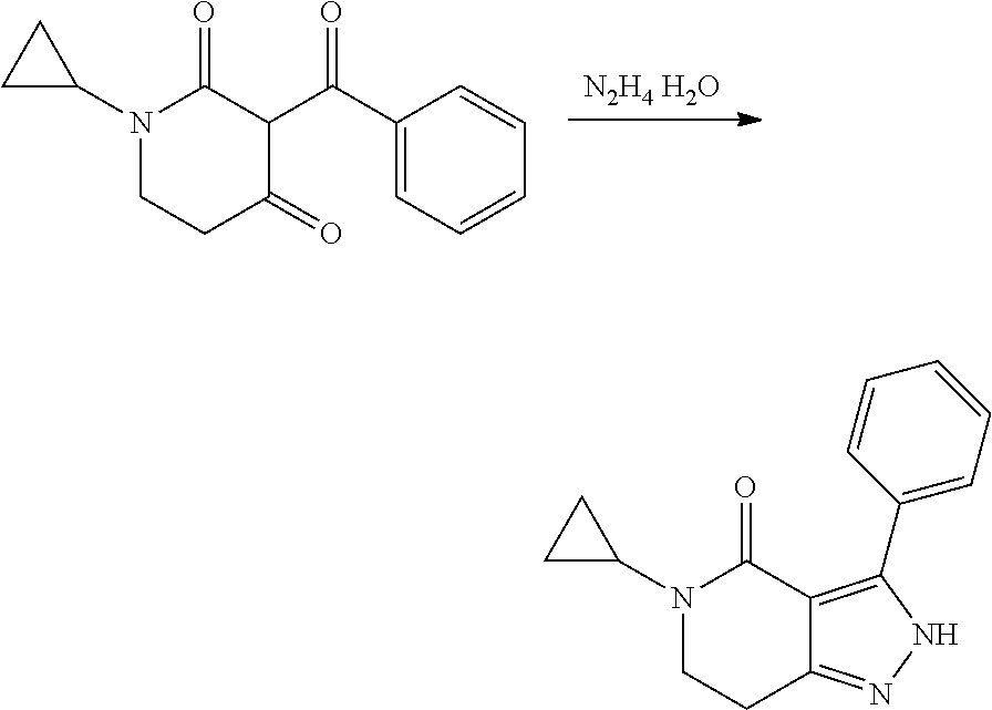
[N2H4 H2O].N1(C2CC2)CCC(=O)C(C(C2=CC=CC=C2)=O)C1=O.N1(C2CC2)CCC2=NNC(C3=CC=CC=C3)=C2C1=O
